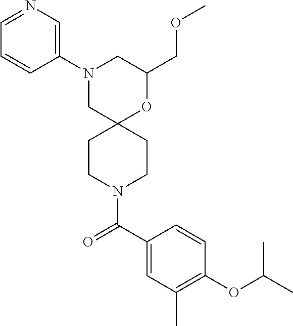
C1(COC)OC2(CN(C3=CN=CC=C3)C1)CCN(C(C1=CC(C)=C(OC(C)C)C=C1)=O)CC2
